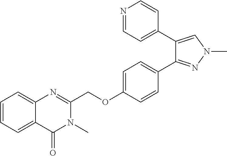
C1(COC2=CC=C(C3=NN(C)C=C3C3=CC=NC=C3)C=C2)=NC2=CC=CC=C2C(=O)N1C
